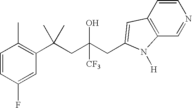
C1=CC(F)=CC(C(CC(CC2=CC3=C(C=NC=C3)N2[H])(O)[CF3])(C)C)=C1C
